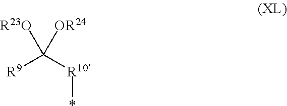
[R9]C([R10]*)([OR24])[R23O]
